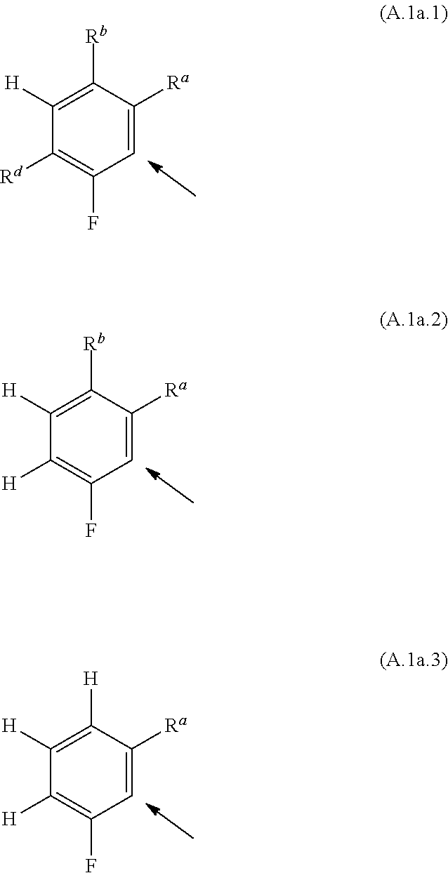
C1=C([Ra])C([Rb])=C([H])C([Rd])=C1F.C1=C([Ra])C([Rb])=C([H])C([H])=C1F.C1=C([Ra])C([H])=C([H])C([H])=C1F
